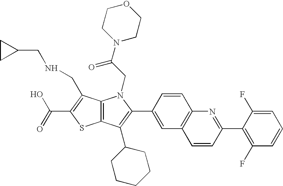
C(C1=C(CNCC2CC2)C2=C(S1)C(C1CCCCC1)=C(C1=CC3=C(C=C1)N=C(C1=C(F)C=CC=C1F)C=C3)N2CC(N1CCOCC1)=O)(=O)O
